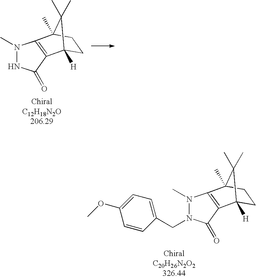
N1(C)NC(=O)C2=C1C1(C)CCC2([H])C1(C)C.N1(C)N(CC2=CC=C(OC)C=C2)C(=O)C2=C1C1(C)CCC2([H])C1(C)C
